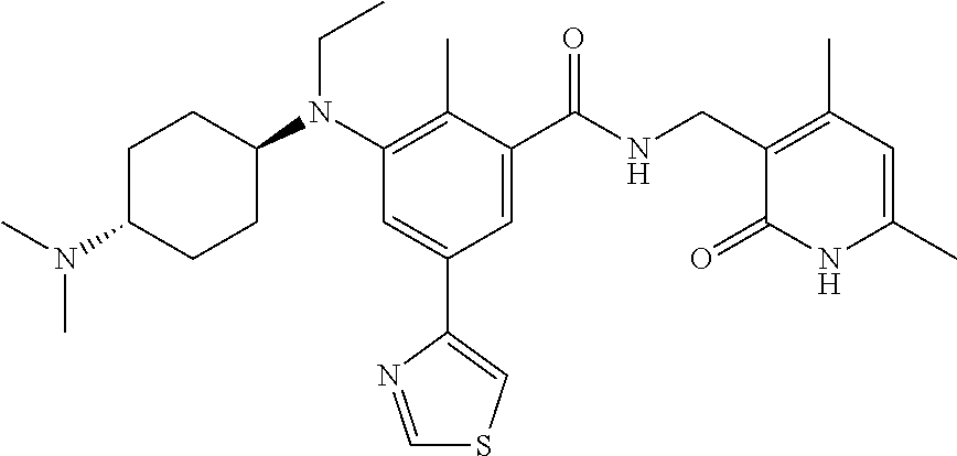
C1C(N(C)C)CCC(N(C2=C(C)C(C(NCC3=C(C)C=C(C)NC3=O)=O)=CC(C3=CSC=N3)=C2)CC)C1
